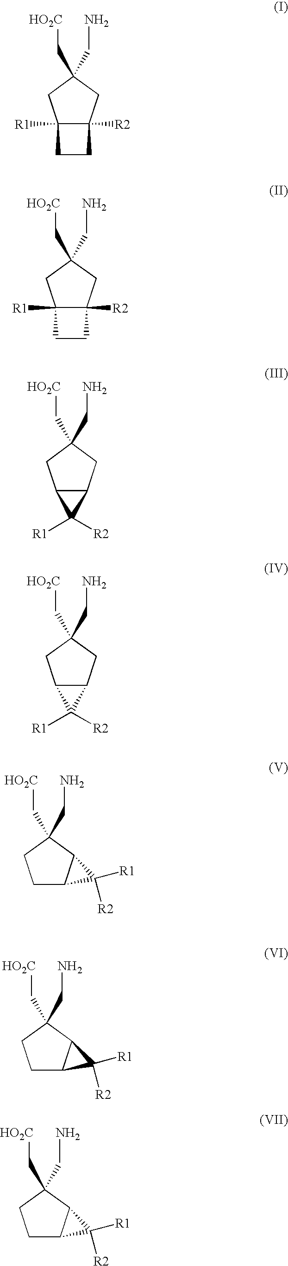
C12([R1])C([R2])(CC(C[HO2C])(CN)C1)CC2.C12([R1])C([R2])(CC(C[HO2C])(CN)C1)CC2.C12C(CC(C[HO2C])(CN)C1)C2([R1])[R2].C12C(CC(C[HO2C])(CN)C1)C2([R1])[R2].C1C2C(C(C[HO2C])(CN)C1)C2([R1])[R2].C1C2C(C(C[HO2C])(CN)C1)C2([R1])[R2].C1C2C(C(C[HO2C])(CN)C1)C2([R1])[R2]
